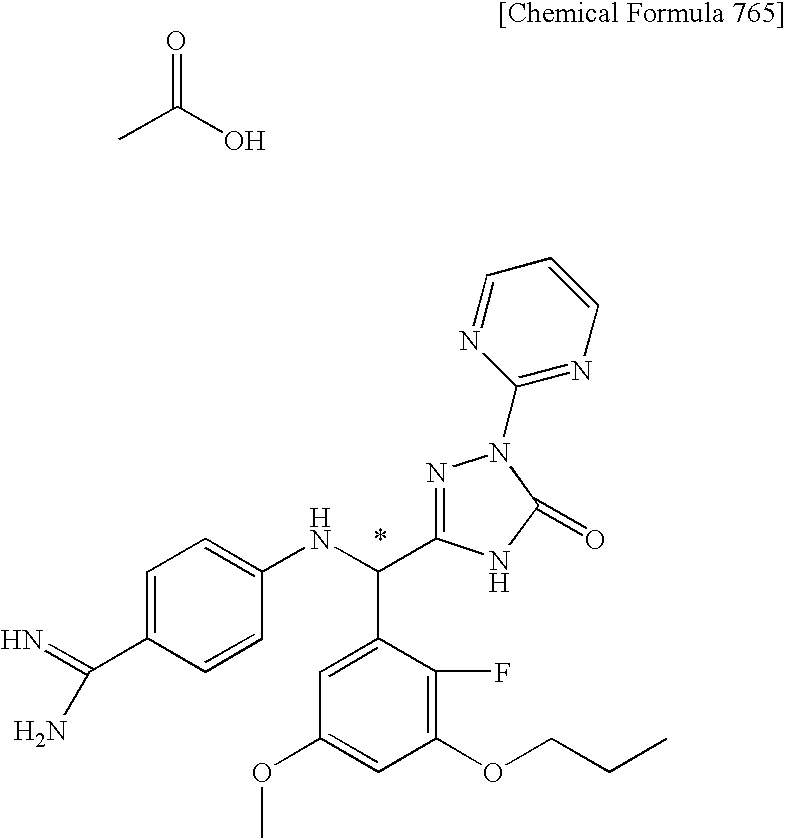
C1(OCCC)=C(F)C(C(NC2=CC=C(C(=N)N)C=C2)C2=NN(C3=NC=CC=N3)C(=O)N2)=CC(OC)=C1.CC(=O)O
